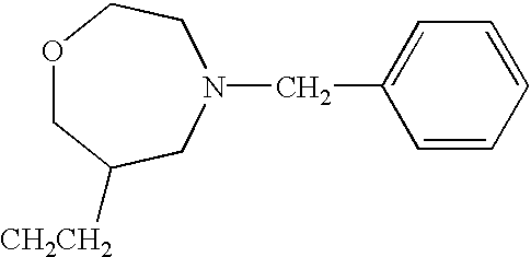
O1CC([CH2CH2])CN(CC2=CC=CC=C2)CC1
